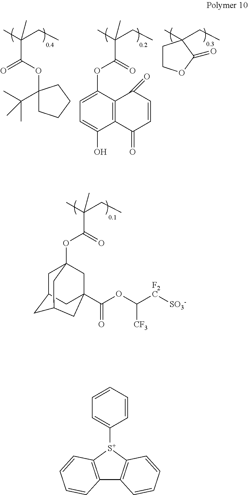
CC(CC)(C)C(=O)OC12CC3CC(C(OC([F2C][SO3-])[CF3])=O)(C1)CC(C2)C3.CC(CC)(C)C(OC1(C(C)(C)C)CCCC1)=O.CC1(CC)CCOC1=O.CC(CC)(C)C(=O)OC1=CC=C(O)C2=C1C(=O)C=CC2=O.C1=CC=C([S+]2C3=C(C4=C2C=CC=C4)C=CC=C3)C=C1
